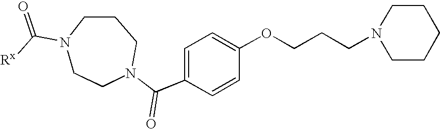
C1CN(C(C2=CC=C(OCCCN3CCCCC3)C=C2)=O)CCCN1C([Rx])=O
